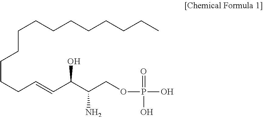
C(CCCCCCCC)CCCCC=CC(C(COP(=O)(O)O)N)O
